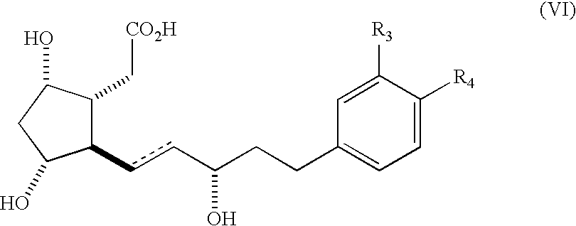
C1(CCC(ccC2C(C[CO2H])C(O)CC2O)O)=CC=C([R4])C([R3])=C1
